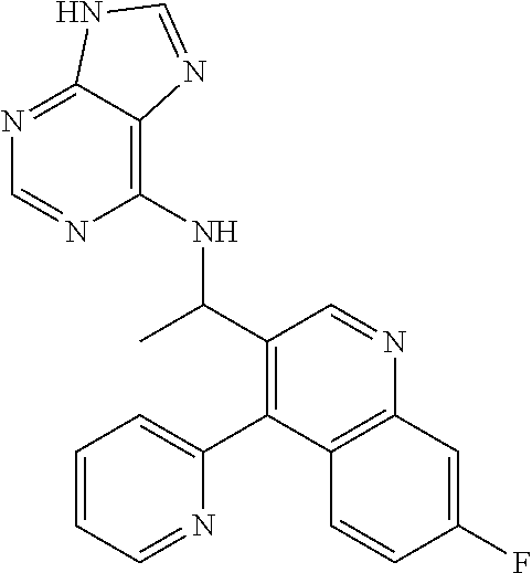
C1(NC(C2=C(C3=CC=CC=N3)C3=C(N=C2)C=C(F)C=C3)C)=C2C(=NC=N1)NC=N2
